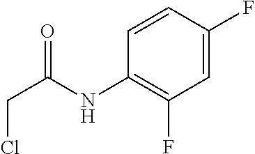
C1=CC(F)=CC(F)=C1NC(CCl)=O
